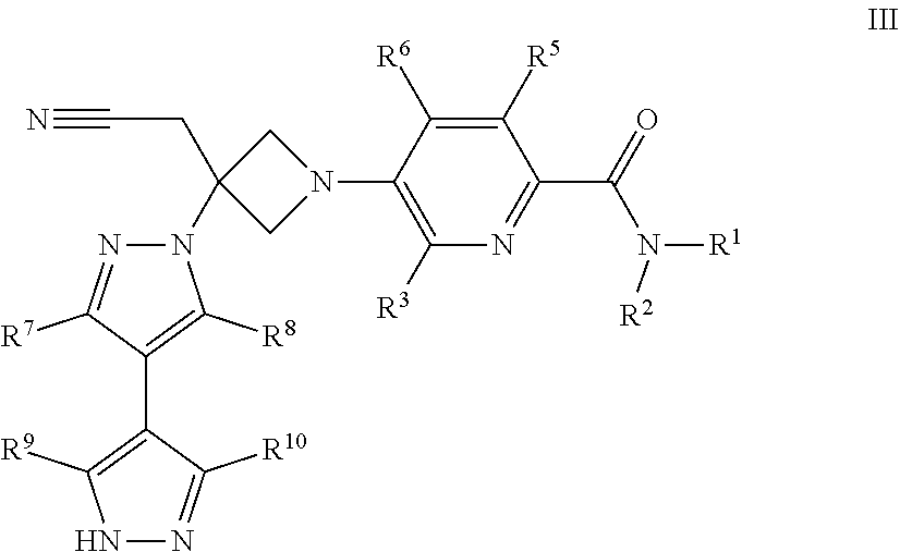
C1([R3])=C(N2CC(CC#N)(N3N=C([R7])C(C4=C([R9])NN=C4[R10])=C3[R8])C2)C([R6])=C([R5])C(C(=O)N([R1])[R2])=N1
